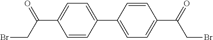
C1=CC(C2=CC=C(C(=O)CBr)C=C2)=CC=C1C(CBr)=O
